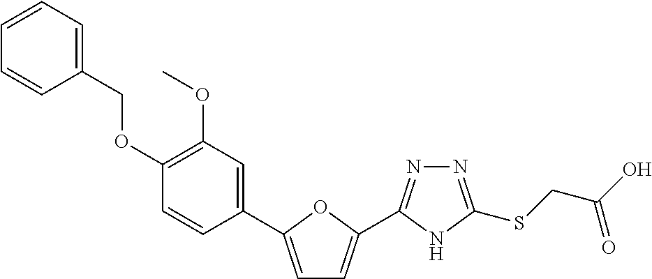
C1=C(C2=CC(OC)=C(OCC3=CC=CC=C3)C=C2)OC(C2=NN=C(SCC(O)=O)N2)=C1
